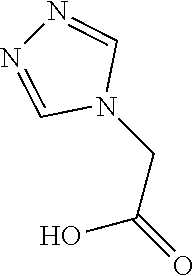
OC(=O)CN1C=NN=C1
